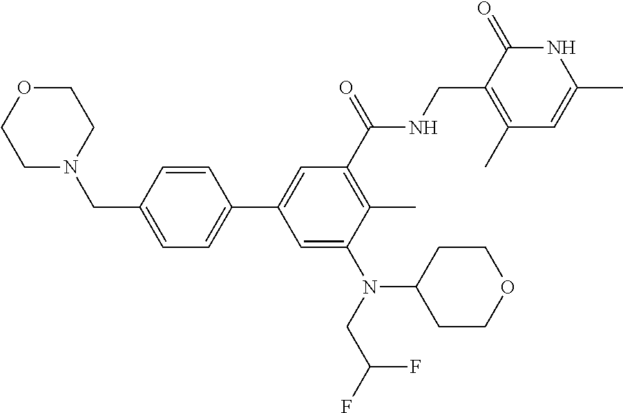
C1N(CC2=CC=C(C3=CC(C(=O)NCC4=C(C)C=C(C)NC4=O)=C(C)C(N(CC(F)F)C4CCOCC4)=C3)C=C2)CCOC1
